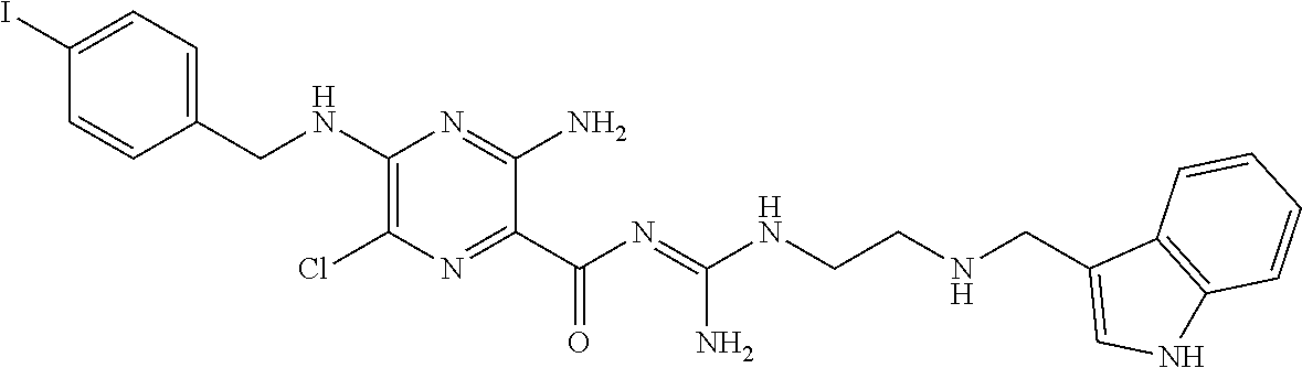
C1(CNC2=C(Cl)N=C(C(N=C(NCCNCC3=CNC4=C3C=CC=C4)N)=O)C(N)=N2)=CC=C(I)C=C1
